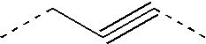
C(C#CC)C
